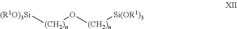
[(R1O)3Si][(CH2)n]O[(CH2)n][Si(OR1)3]
